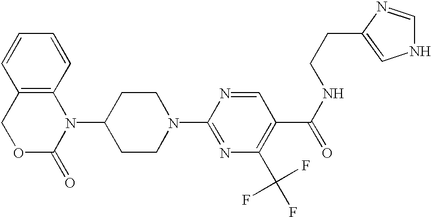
C1(N2C3=C(COC2=O)C=CC=C3)CCN(C2=NC(C(F)(F)F)=C(C(NCCC3=CNC=N3)=O)C=N2)CC1
